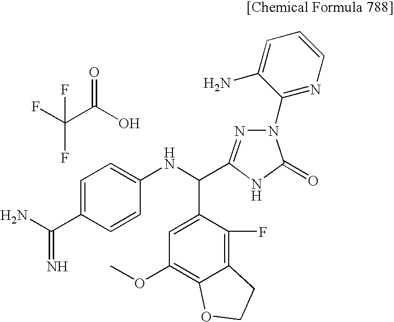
C1=C(C(N)=N)C=CC(NC(C2=CC(OC)=C3C(=C2F)CCO3)C2=NN(C3=NC=CC=C3N)C(=O)N2)=C1.C(C(=O)O)(F)(F)F
